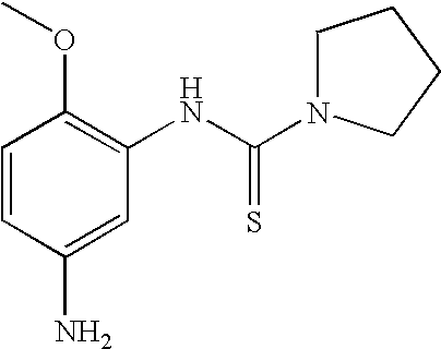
C1=CC(N)=CC(NC(N2CCCC2)=S)=C1OC
